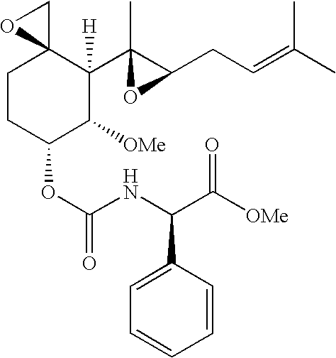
C1CC(OC(NC(C([OMe])=O)C2=CC=CC=C2)=O)C([OMe])C([H])(C2(C)OC2CC=C(C)C)C12CO2
